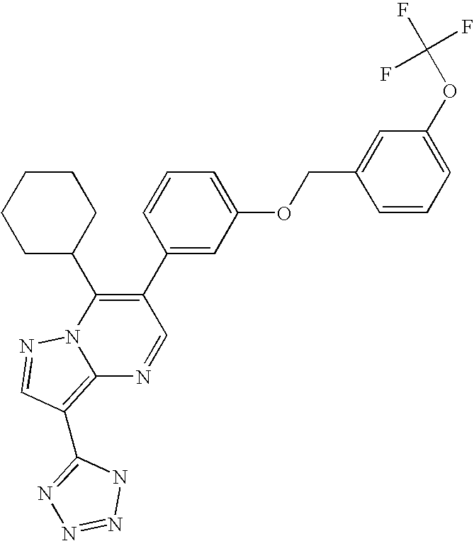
C12=C(C3=NN=NN3)C=NN1C(C1CCCCC1)=C(C1=CC(OCC3=CC(OC(F)(F)F)=CC=C3)=CC=C1)C=N2
